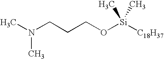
CN(CCCO[Si]([C18H37])(C)C)C
